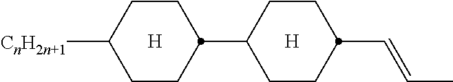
C(C1CCC(C2CCC([CnH2n+1])CC2)CC1)=CC.[H].[H]
